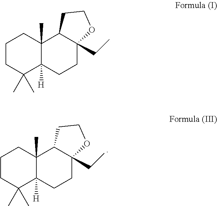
C1CC(C)(C)C2([H])C(C)(C1)C1C(CC)(CC2)OCC1.C1CC(C)(C)C2([H])C(C)(C1)C1C(CC)(CC2)OCC1
